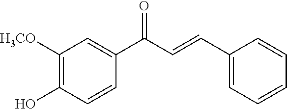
C1([H3CO])=C(O)C=CC(C(C=CC2=CC=CC=C2)=O)=C1
